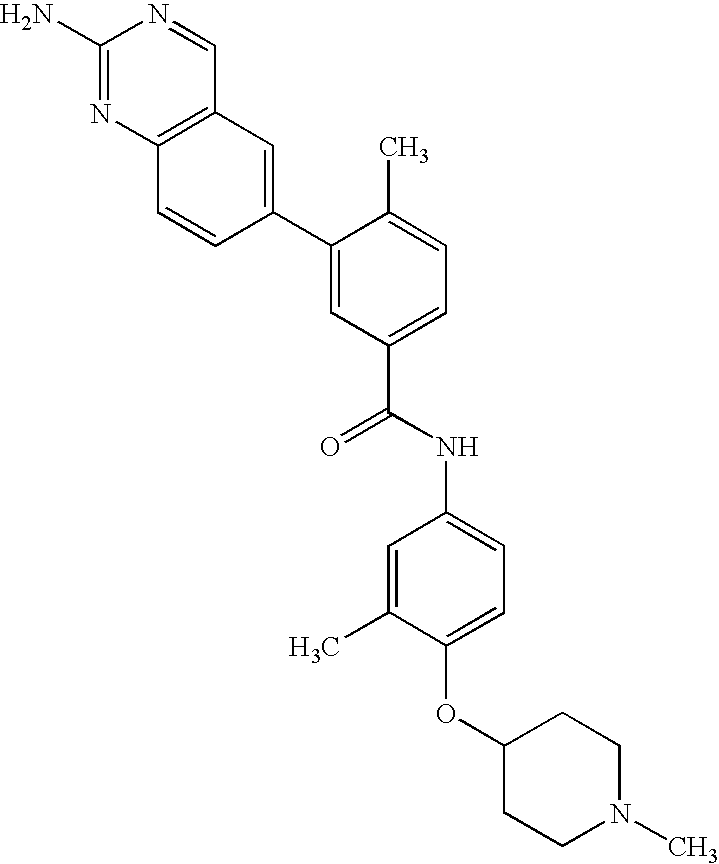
NC1=NC2=C(C=N1)C=C(C1=CC(C(=O)NC3=CC=C(OC4CCN(C)CC4)C(C)=C3)=CC=C1C)C=C2
